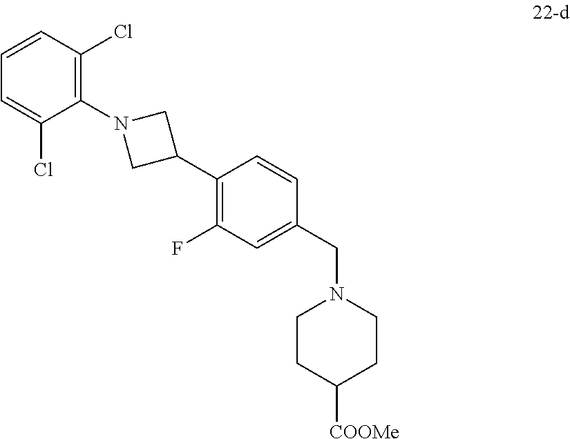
C1CC([COOMe])CCN1CC1=CC(F)=C(C2CN(C3=C(Cl)C=CC=C3Cl)C2)C=C1
